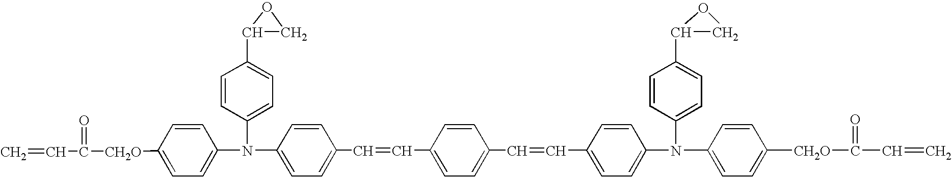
C=CC(=O)[CH2O]C1=CC=C(N(C2=CC=C(C3CO3)C=C2)C2=CC=C(C=CC3=CC=C(C=CC4=CC=C(N(C5=CC=C(C6CO6)C=C5)C5=CC=C([CH2O]C(=O)C=C)C=C5)C=C4)C=C3)C=C2)C=C1
